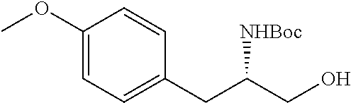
COC1=CC=C(CC(CO)[NHBoc])C=C1
